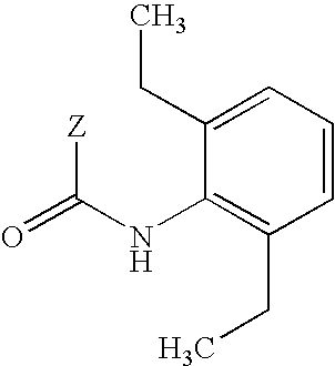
O=C(NC1=C(CC)C=CC=C1CC)[Z]
